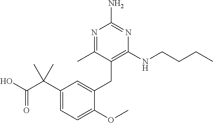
C1(C(C(O)=O)(C)C)=CC=C(OC)C(CC2=C(NCCCC)N=C(N)N=C2C)=C1
